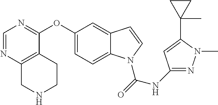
O(C1=CC=C2C(=C1)C=CN2C(=O)NC1=NN(C)C(C2(C)CC2)=C1)C1=NC=NC2=C1CCNC2
